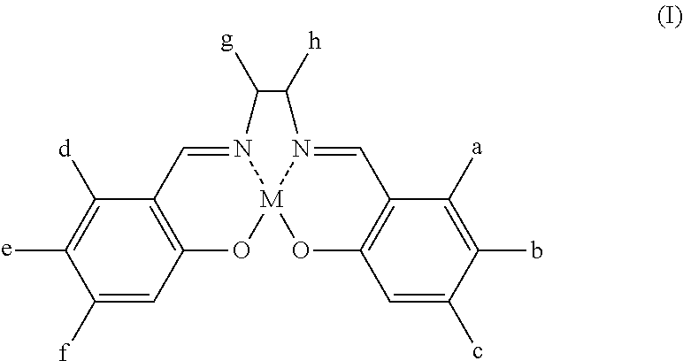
C1([d])=C([e])C([f])=CC2=C1C=N1[M]3(O2)OC2=C(C=N3C([h])C1[g])C([a])=C(b)C(c)=C2
